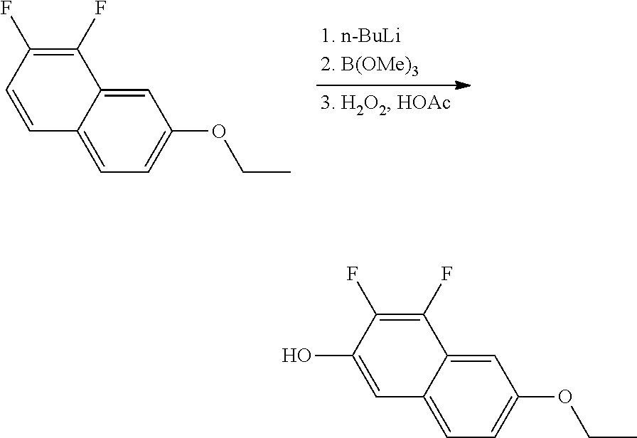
C1(F)=C(F)C=CC2=CC=C(OCC)C=C12.C1(F)=C(F)C(O)=CC2=CC=C(OCC)C=C12
